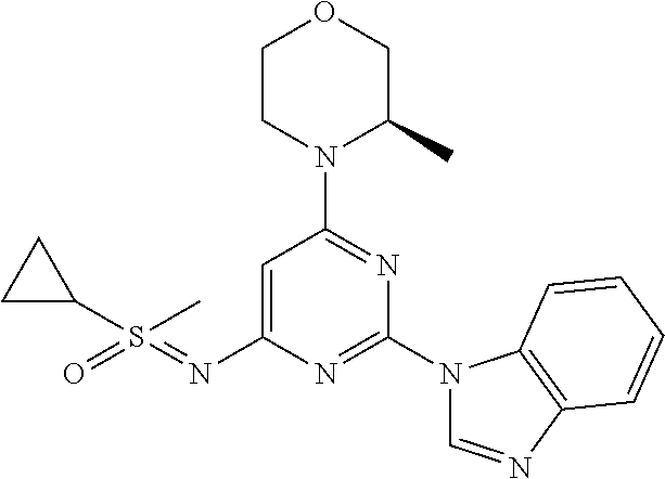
C1=C(N=S(=O)(C)C2CC2)N=C(N2C=NC3=C2C=CC=C3)N=C1N1C(C)COCC1
